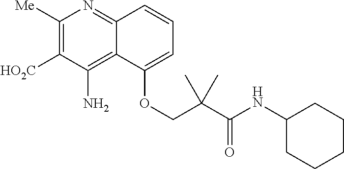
C1([Me])=C([HO2C])C(N)=C2C(=N1)C=CC=C2OCC(C(NC1CCCCC1)=O)(C)C
